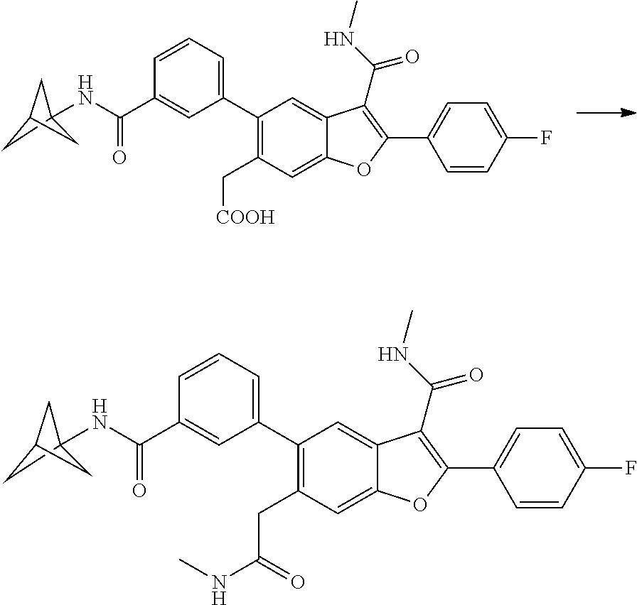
C1(C2=CC=CC(C(=O)NC34CC(C3)C4)=C2)=C(C[COOH])C=C2C(=C1)C(C(=O)NC)=C(C1=CC=C(F)C=C1)O2.C1(C2=CC=CC(C(=O)NC34CC(C3)C4)=C2)=C(CC(=O)NC)C=C2C(=C1)C(C(=O)NC)=C(C1=CC=C(F)C=C1)O2
